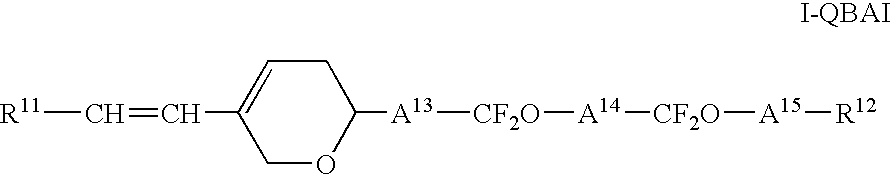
C1OC([A13][CF2O][A14][CF2O][A15][R12])CC=C1C=C[R11]
